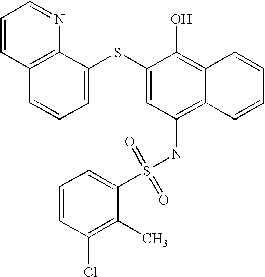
C1=CC2=C(N=C1)C(SC1=CC(NS(=O)(=O)C3=CC=CC(Cl)=C3C)=C3C(=C1O)C=CC=C3)=CC=C2
